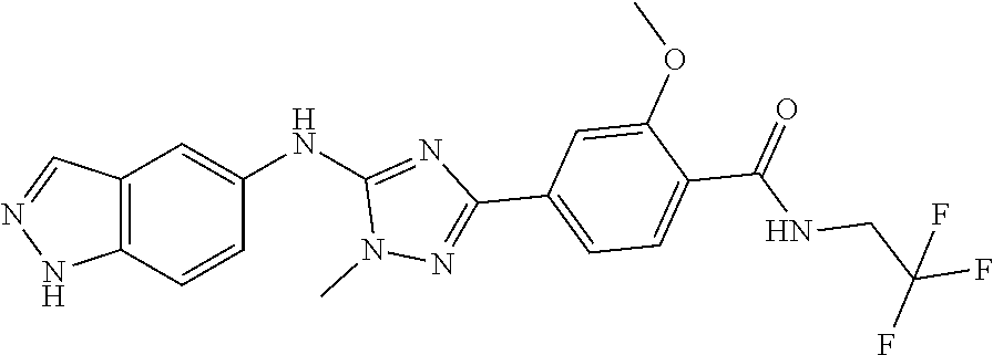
C12=C(C=CC(NC3=NC(C4=CC=C(C(NCC(F)(F)F)=O)C(OC)=C4)=NN3C)=C1)NN=C2
